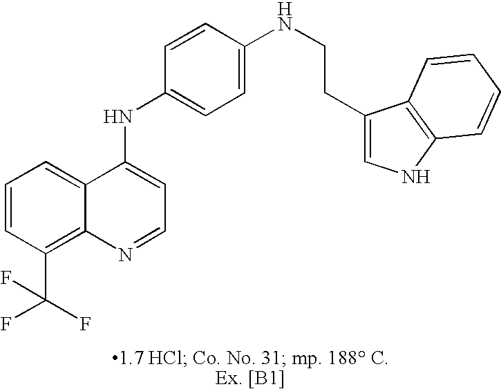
C12=CC=CC(C(F)(F)F)=C1N=CC=C2NC1=CC=C(NCCC2=CNC3=C2C=CC=C3)C=C1
